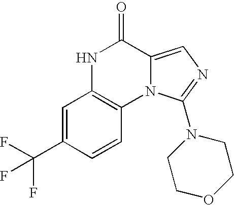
N1C2=C(N3C(=CN=C3N3CCOCC3)C1=O)C=CC(C(F)(F)F)=C2
